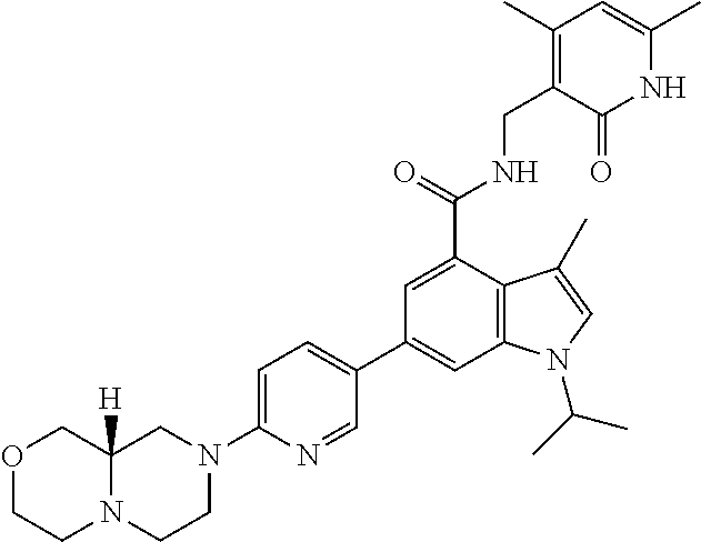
C1(C2=CC3=C(C(C(NCC4=C(C)C=C(C)NC4=O)=O)=C2)C(C)=CN3C(C)C)=CC=C(N2CC3([H])N(CC2)CCOC3)N=C1
